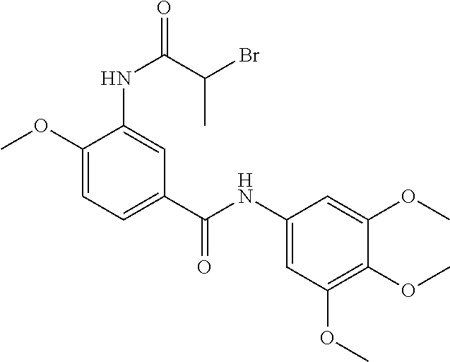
C1(OC)=CC=C(C(NC2=CC(OC)=C(OC)C(OC)=C2)=O)C=C1NC(C(Br)C)=O
